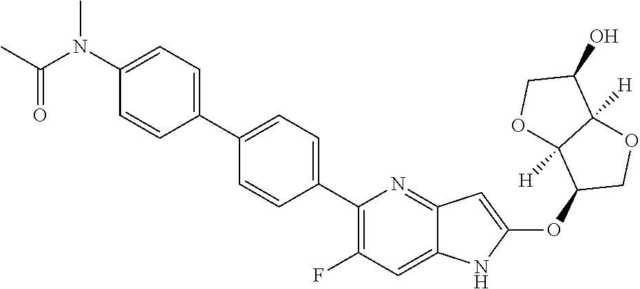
C1(C2=CC=C(C3=C(F)C=C4C(=N3)C=C(OC3COC5([H])C3([H])OCC5O)N4)C=C2)=CC=C(N(C(C)=O)C)C=C1
